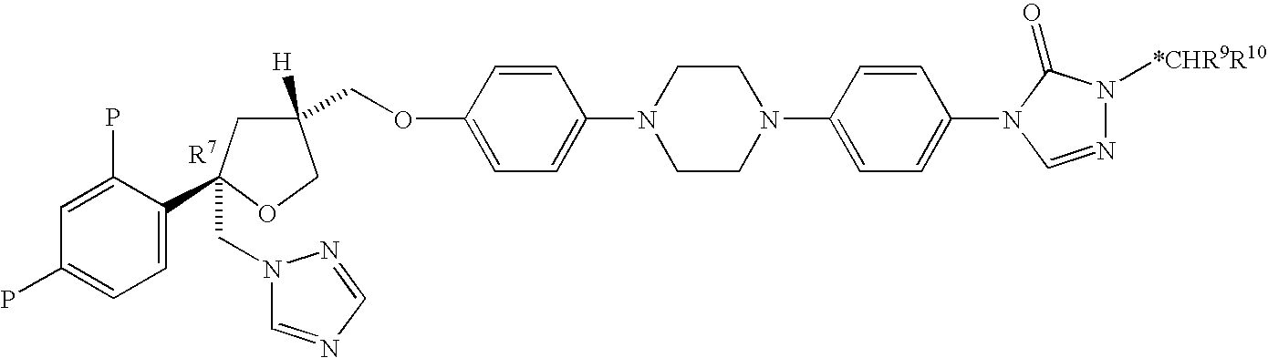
C1=C(C2(CN3C=NC=N3)CC([H])(COC3=CC=C(N4CCN(C5=CC=C(N6C=NN([*CHR9R10])C6=O)C=C5)CC4)C=C3)CO2)C(P)=CC(P)=C1
